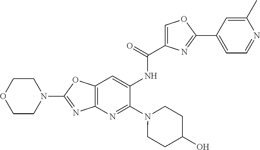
N1(C2=NC3=C(O2)C=C(NC(=O)C2=COC(C4=CC=NC(C)=C4)=N2)C(N2CCC(O)CC2)=N3)CCOCC1
